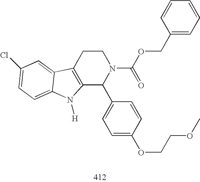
C12=C(CCN(C(OCC3=CC=CC=C3)=O)C1C1=CC=C(OCCOC)C=C1)C1=CC(Cl)=CC=C1N2[H]
